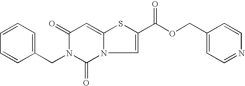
C1=CC=CC(CN2C(=O)N3C(=CC2=O)SC(C(OCC2=CC=NC=C2)=O)=C3)=C1
